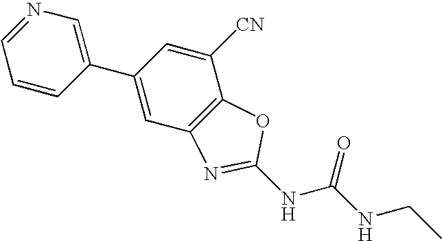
N1=CC=CC(C2=CC3=C(C([CN])=C2)OC(NC(NCC)=O)=N3)=C1
